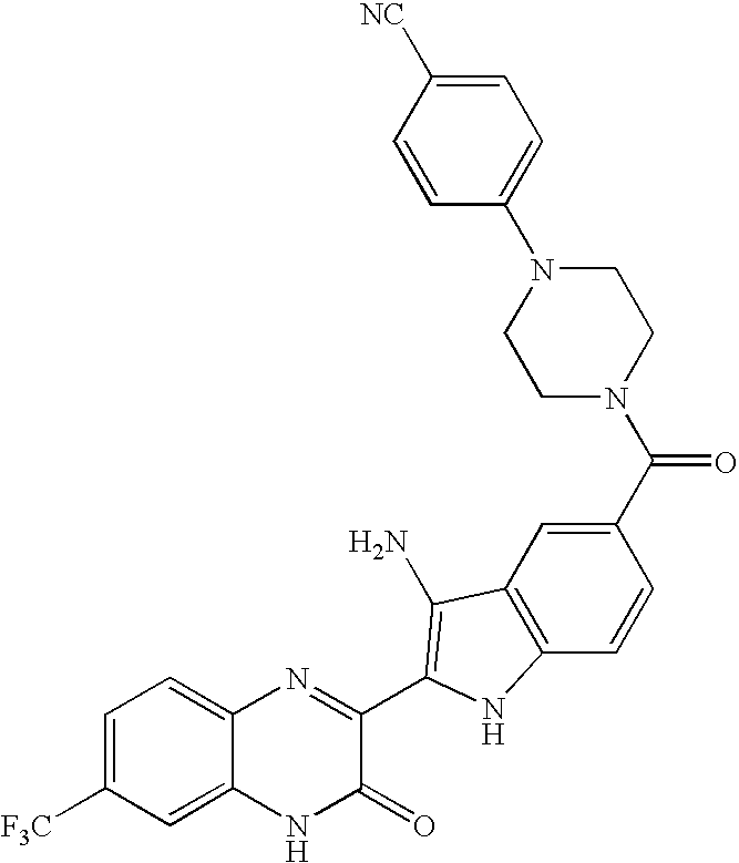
C1=C2C(=CC=C1[F3C])N=C(C1=C(N)C3=C(C=CC(C(N4CCN(C5=CC=C([NC])C=C5)CC4)=O)=C3)N1)C(=O)N2
